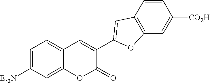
C1=C([Et2N])C=C2C(=C1)C=C(C1=CC3=C(C=C([CO2H])C=C3)O1)C(=O)O2
